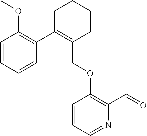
C1C(C2=C(OC)C=CC=C2)=C(COC2=C(C=O)N=CC=C2)CCC1
